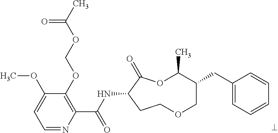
C1=NC(C(NC2C(=O)OC(C)C(CC3=CC=CC=C3)COCC2)=O)=C(OCOC(C)=O)C(OC)=C1
